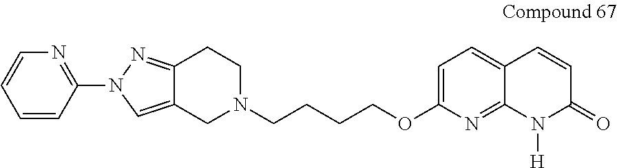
C1N(CCCCOC2=CC=C3C(=N2)N([H])C(=O)C=C3)CCC2=NN(C3=NC=CC=C3)C=C12
